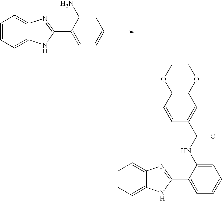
C1=CC=C2C(=C1)N=C(C1=CC=CC=C1N)N2.C1=CC=C2C(=C1)N=C(C1=CC=CC=C1NC(C1=CC(OC)=C(OC)C=C1)=O)N2
